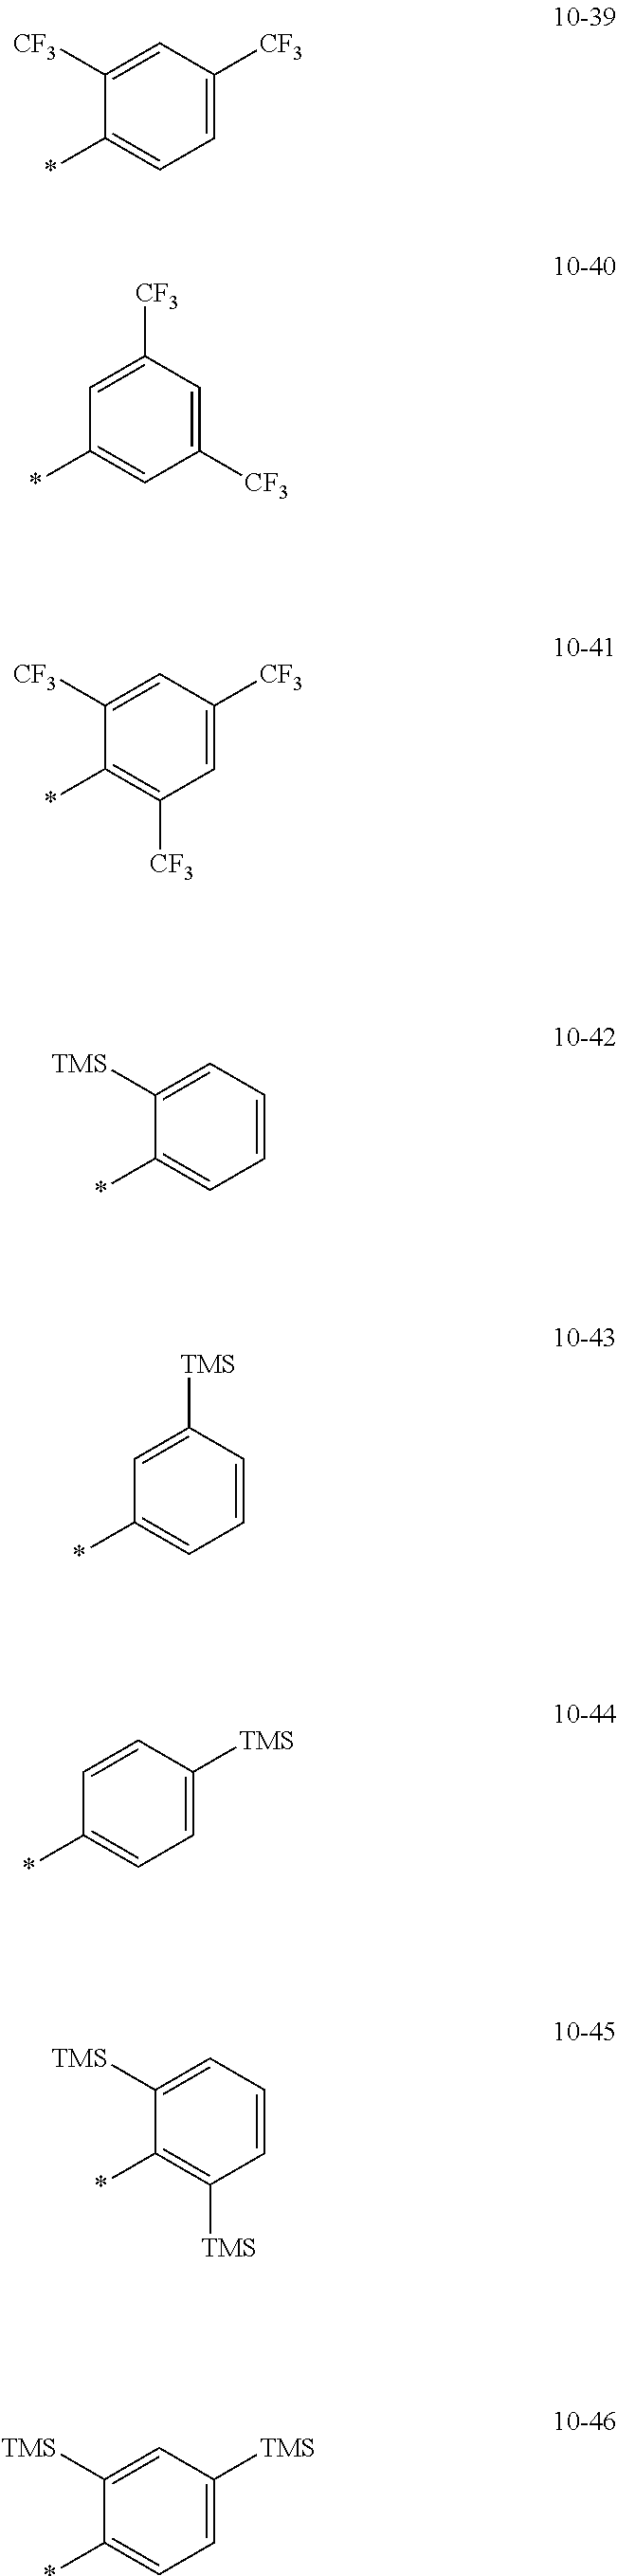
C1=C([CF3])C=C([CF3])C(*)=C1.C1([CF3])=CC([CF3])=CC(*)=C1.C1=C([CF3])C=C([CF3])C(*)=C1[CF3].C1=CC=C([TMS])C(*)=C1.C1=CC([TMS])=CC(*)=C1.C1=C([TMS])C=CC(*)=C1.C1=CC=C([TMS])C(*)=C1[TMS].C1=C([TMS])C=C([TMS])C(*)=C1
